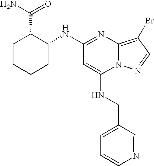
C1(NC2C(C(N)=O)CCCC2)=NC2=C(Br)C=NN2C(NCC2=CC=CN=C2)=C1
